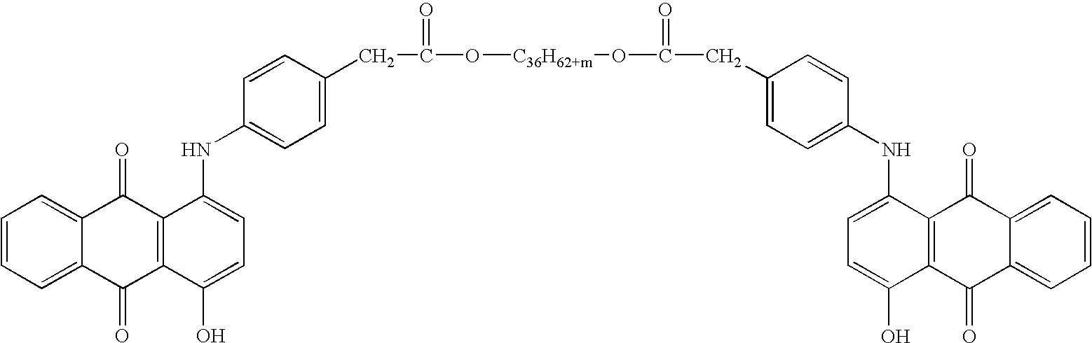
C1=CC=C2C(=C1)C(=O)C1=C(C2=O)C(O)=CC=C1NC1=CC=C(CC(O[C36H62+m]OC(=O)CC2=CC=C(NC3=CC=C(O)C4=C3C(=O)C3=CC=CC=C3C4=O)C=C2)=O)C=C1
